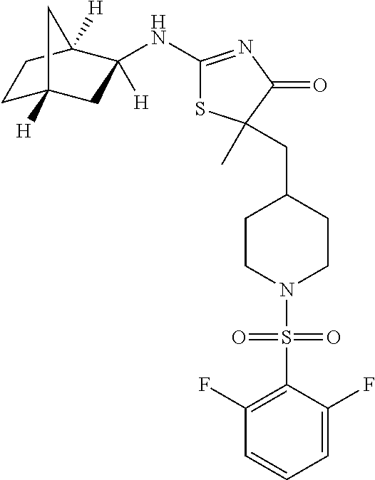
C1(NC2([H])CC3([H])CCC2([H])C3)=NC(=O)C(C)(CC2CCN(S(C3=C(F)C=CC=C3F)(=O)=O)CC2)S1
